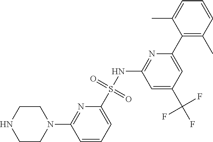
N1(C2=NC(S(NC3=NC(C4=C(C)C=CC=C4C)=CC(C(F)(F)F)=C3)(=O)=O)=CC=C2)CCNCC1
